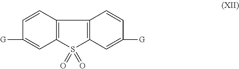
C12=C(C=CC([G])=C1)C1=C(S2(=O)=O)C=C([G])C=C1
